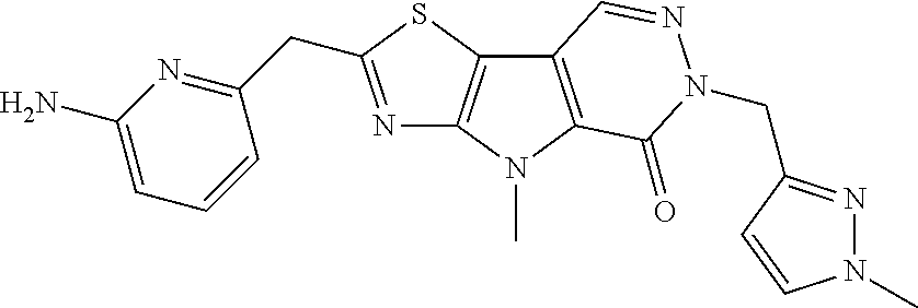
N1=C(CC2=NC(N)=CC=C2)SC2=C1N(C)C1=C2C=NN(CC2=NN(C)C=C2)C1=O
